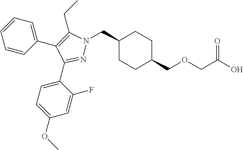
C1(CN2N=C(C3=CC=C(OC)C=C3F)C(C3=CC=CC=C3)=C2CC)CCC(COCC(O)=O)CC1
